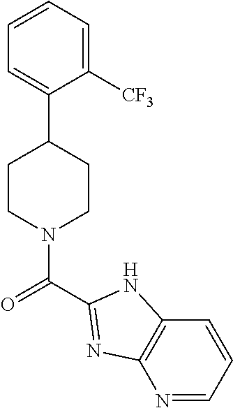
C1=C(C2CCN(C(=O)C3=NC4=C(C=CC=N4)N3)CC2)C([CF3])=CC=C1
